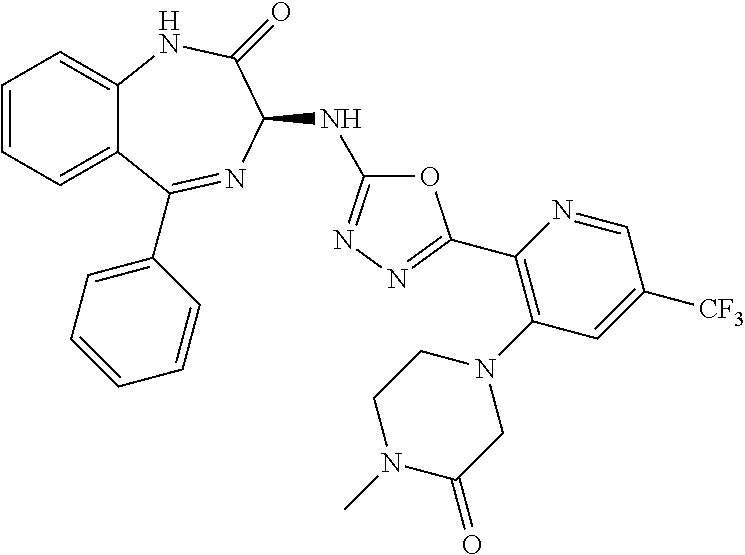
C1=CC=C2C(=C1)NC(=O)C(NC1=NN=C(C3=C(N4CCN(C)C(=O)C4)C=C([CF3])C=N3)O1)N=C2C1=CC=CC=C1
